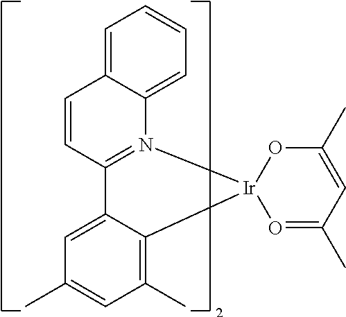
C12=CC=CC=C1C=CC1=N2[Ir]2(O=C(C)C=C(C)O2)C2=C(C)C=C(C)C=C12
